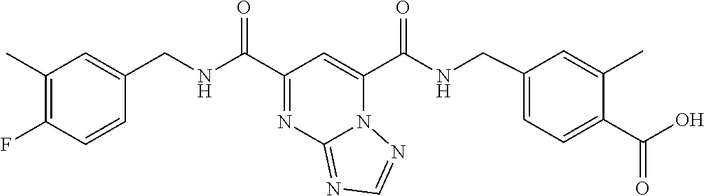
C1=CC(F)=C(C)C=C1CNC(C1=NC2=NC=NN2C(C(NCC2=CC=C(C(O)=O)C(C)=C2)=O)=C1)=O
